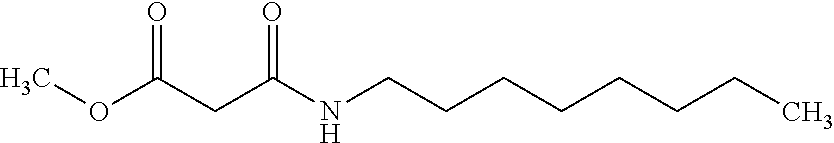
COC(CC(NCCCCCCCC)=O)=O
